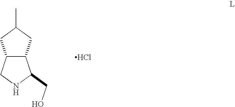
C12C(CNC1CO)CC(C)C2.Cl
